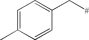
C1=C(C)C=CC(C[#])=C1
